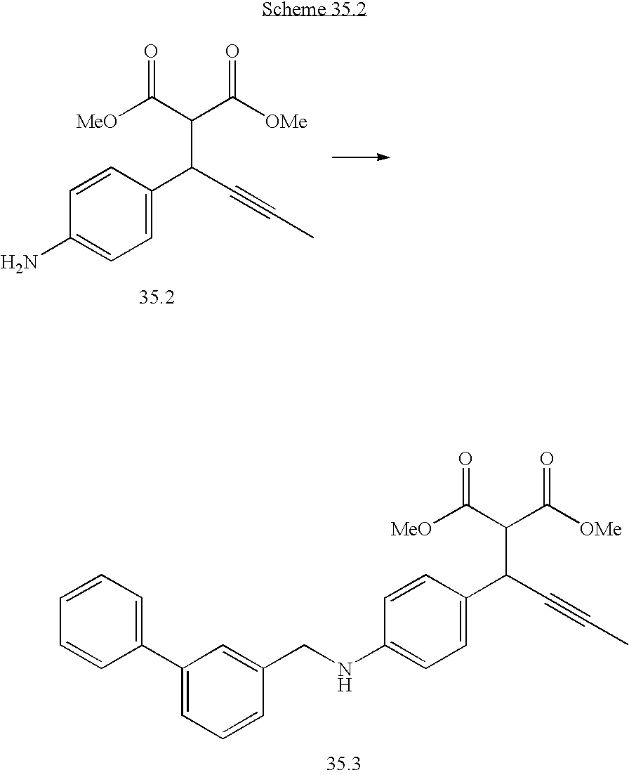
C1=CC(C(C#CC)C(C([MeO])=O)C([OMe])=O)=CC=C1N.C1=CC(C(C#CC)C(C([MeO])=O)C([OMe])=O)=CC=C1NCC1=CC(C2=CC=CC=C2)=CC=C1
